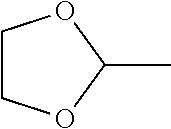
C1COC(C)O1
